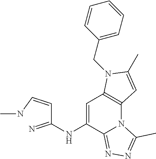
C1=C(NC(C=CNC)=N)C2=NN=C(C)N2C2=C1N(CC1=CC=CC=C1)C(C)=C2
